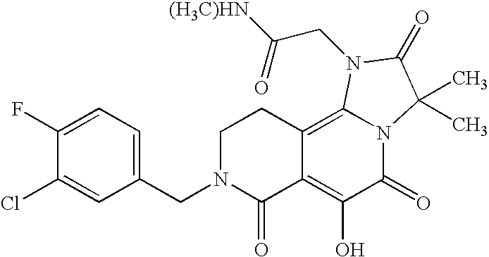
C1(CN2C(=O)C3=C(O)C(=O)N4C(=C3CC2)N(CC([(H3C)HN])=O)C(=O)C4(C)C)=CC=C(F)C(Cl)=C1
